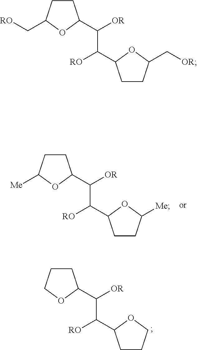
C1CC([Me])OC1C([OR])C([RO])C1CCC([Me])O1.C1CCOC1C([OR])C([RO])C1CCCO1.C1CC(C[RO])OC1C([OR])C([RO])C1CCC(C[OR])O1
